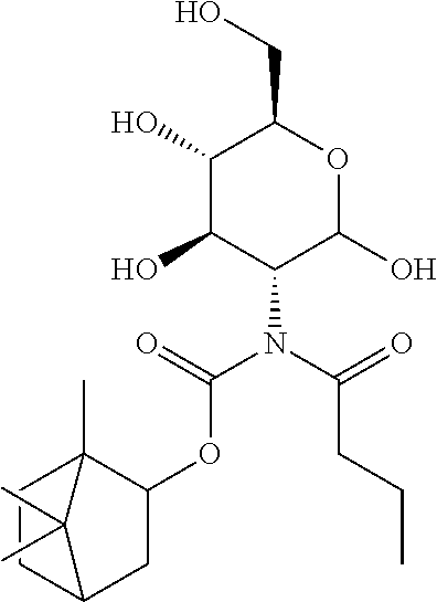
C1(CO)C(O)C(O)C(N(C(CCC)=O)C(OC2CC3CCC2(C)C3(C)C)=O)C(O)O1
